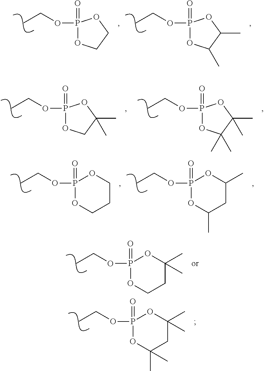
C(C)OP1(=O)OCCO1.C(C)OP1(=O)OC(C)C(C)O1.C(C)OP1(=O)OCC(C)(C)O1.C(C)OP1(=O)OC(C)(C)C(C)(C)O1.C(C)OP1(=O)OCCCO1.C(C)OP1(=O)OC(C)CC(C)O1.C(C)OP1(=O)OCCC(C)(C)O1.C(C)OP1(=O)OC(C)(C)CC(C)(C)O1
